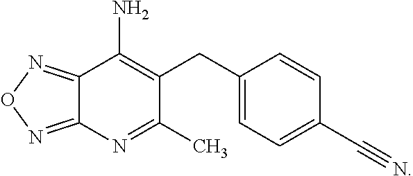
C12=NON=C1N=C(C)C(CC1=CC=C(C#N)C=C1)=C2N
